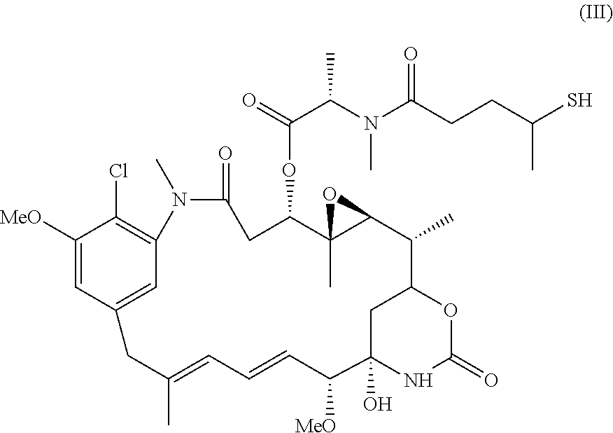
C1([MeO])=CC2=CC(=C1Cl)N(C)C(=O)CC(OC(=O)C(N(C)C(CCC(S)C)=O)C)C1(C)C(C(C)C3CC(O)(NC(=O)O3)C([MeO])C=CC=C(C)C2)O1
